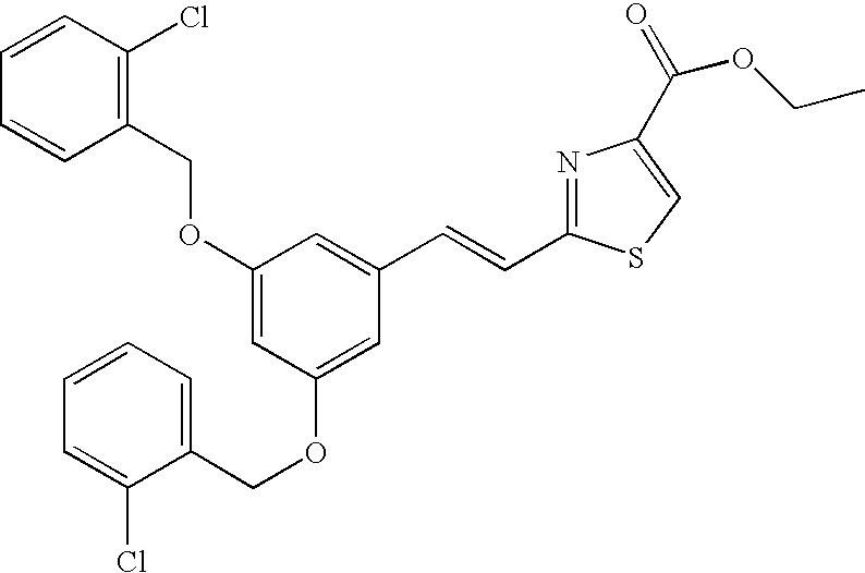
O(C1=CC(OCC2=CC=CC=C2Cl)=CC(C=CC2=NC(C(=O)OCC)=CS2)=C1)CC1=C(Cl)C=CC=C1
